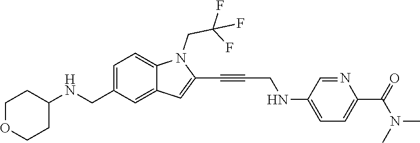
C1OCCC(NCC2=CC=C3C(=C2)C=C(C#CCNC2=CC=C(C(=O)N(C)C)N=C2)N3CC(F)(F)F)C1
